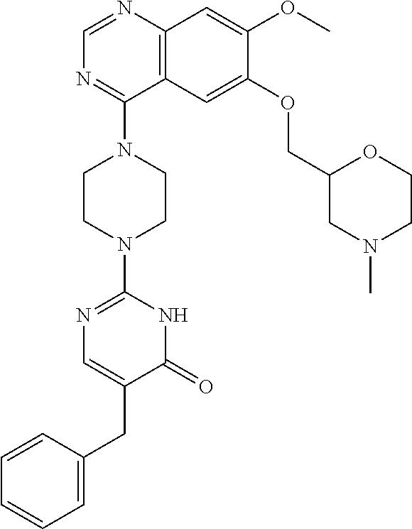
C12=C(N=CN=C1N1CCN(C3=NC=C(CC4=CC=CC=C4)C(=O)N3)CC1)C=C(OC)C(OCC1CN(C)CCO1)=C2
